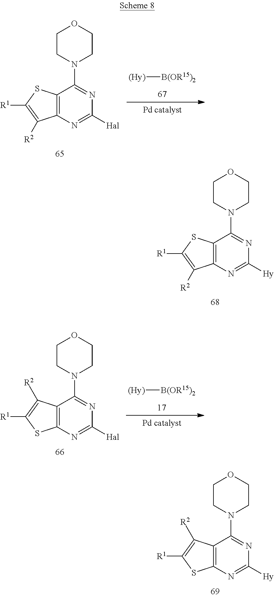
[(Hy)][B(OR15)2].C12=C(N=C([Hal])N=C1N1CCOCC1)C([R2])=C([R1])S2.C12=C(N=C([Hy])N=C1N1CCOCC1)C([R2])=C([R1])S2.[(Hy)][B(OR15)2].C12=C(N=C([Hal])N=C1N1CCOCC1)SC([R1])=C2[R2].C12=C(N=C([Hy])N=C1N1CCOCC1)SC([R1])=C2[R2]
